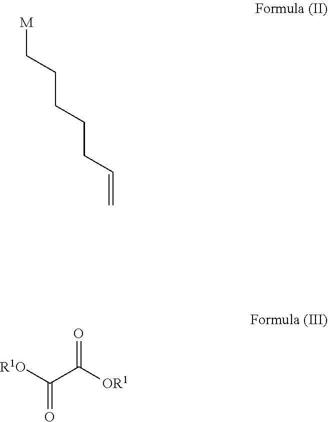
[M]CCCCCC=C.[R1O]C(C([OR1])=O)=O
